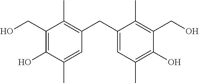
C1(CO)=C(O)C(C)=CC(CC2=CC(C)=C(O)C(CO)=C2C)=C1C
